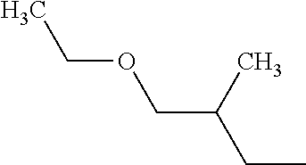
C(C)OCC(CC)C
